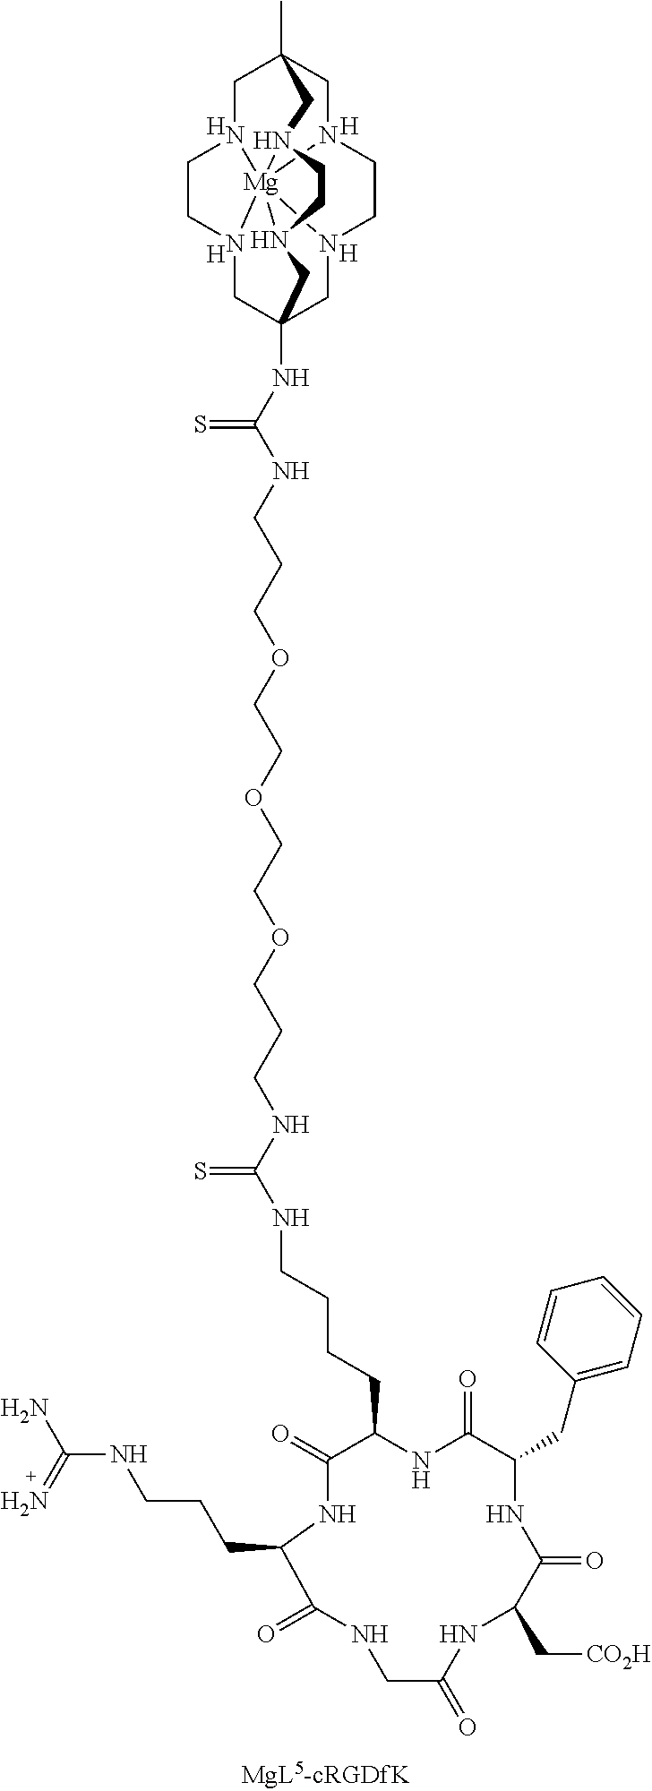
[H].[H].[H].[H].CC12CN3CCN4CC5(NC(NCCCOCCOCCOCCCNC(NCCCCC6NC(=O)C(CC7=CC=CC=C7)NC(=O)C(C[CO2H])NC(=O)CNC(=O)C(CCCNC(N)=N)NC6=O)=S)=S)CN6CCN(C1)[Mg]6431N(C2)CCN1C5
